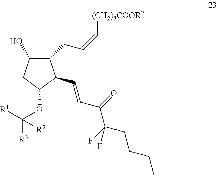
C1(O)CC(OC([R3])([R1])[R2])C(C=CC(C(F)(CCCC)F)=O)C1CC=C[(CH2)3COOR7]
